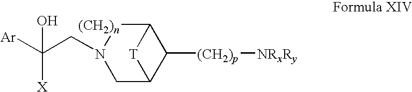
C1C2C([(CH2)p][NRxRy])C([(CH2)n]N1CC([Ar])([X])O)[T]2
